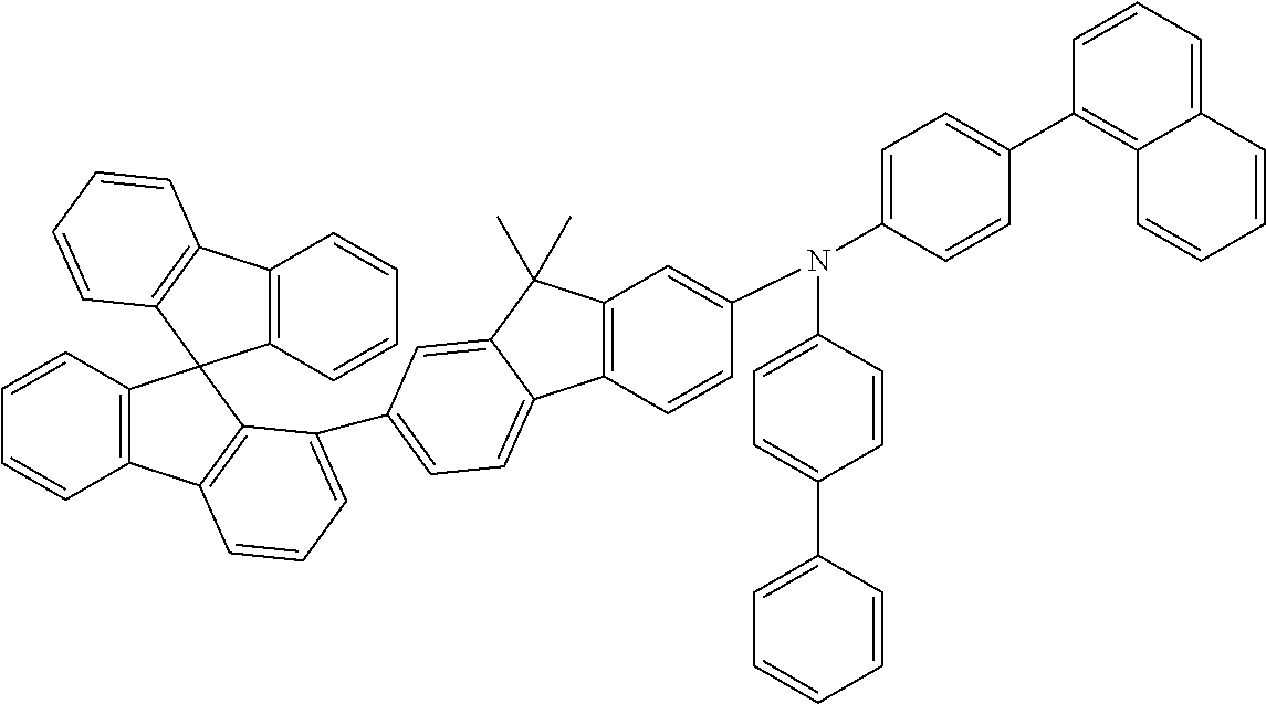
C12=C(C=CC=C1)C1(C3=C2C=CC=C3)C2=C(C3=C1C(C1=CC=C4C5=C(C=C(N(C6=CC=C(C7=C8C(=CC=C7)C=CC=C8)C=C6)C6=CC=C(C7=CC=CC=C7)C=C6)C=C5)C(C)(C)C4=C1)=CC=C3)C=CC=C2
